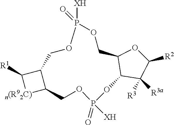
[R1]C1[n(R92C)]C2C1COP([XH])(=O)OCC1C(OP(=O)([XH])OC2)C([R3])([R3a])C([R2])O1
